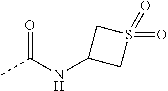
CC(NC1CS(=O)(=O)C1)=O
